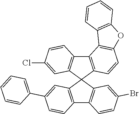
C12=C(C3(C4=C1C=CC(Cl)=C4)C1=C(C4=C3C=C(Br)C=C4)C=CC(C3=CC=CC=C3)=C1)C=CC1=C2C2=C(O1)C=CC=C2
